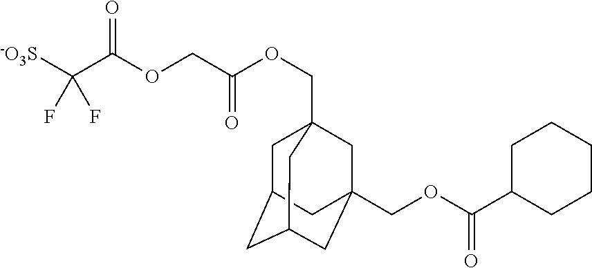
C(C(OCC(=O)OCC12CC3CC(CC(COC(C4CCCCC4)=O)(C1)C3)C2)=O)([-O3S])(F)F
